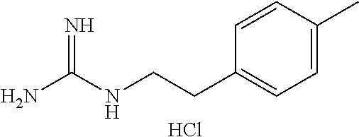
C1=CC(C)=CC=C1CCNC(N)=N.Cl
